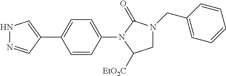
C1(N2C([EtO2C])CN(CC3=CC=CC=C3)C2=O)=CC=C(C2=CNN=C2)C=C1
